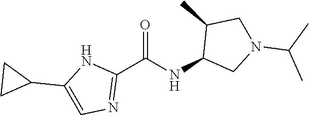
C1(C(NC2CN(C(C)C)CC2C)=O)=NC=C(C2CC2)N1
